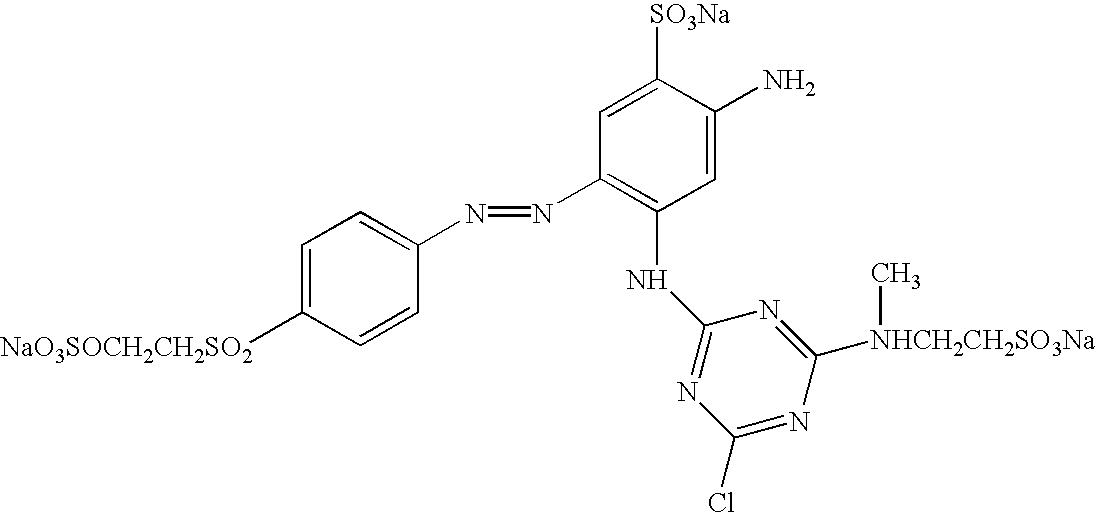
C1=C([NaO3SOCH2CH2SO2])C=CC(N=NC2=C(NC3=NC(Cl)=NC([NHCH2CH2SO3Na]C)=N3)C=C(N)C([SO3Na])=C2)=C1
